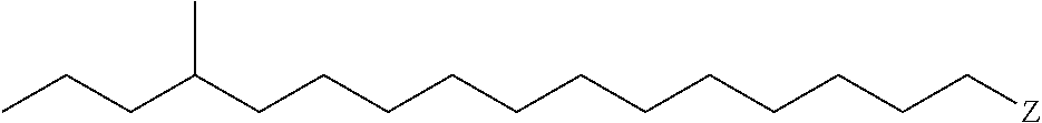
C(CCCCC[Z])CCCCCCC(CCC)C
